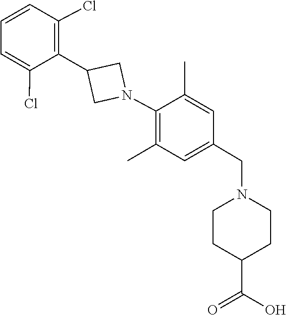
C1=C(Cl)C(C2CN(C3=C(C)C=C(CN4CCC(C(=O)O)CC4)C=C3C)C2)=C(Cl)C=C1
